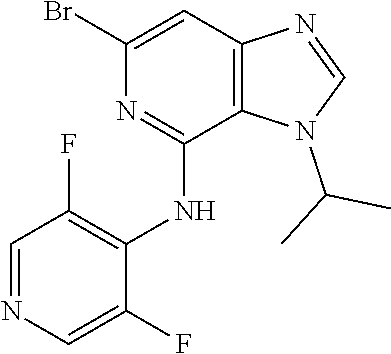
C1=C(Br)N=C(NC2=C(F)C=NC=C2F)C2=C1N=CN2C(C)C
